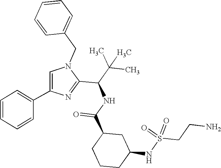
N1(CC2=CC=CC=C2)C=C(C2=CC=CC=C2)N=C1C(C(C)(C)C)NC(C1CCCC(NS(CCN)(=O)=O)C1)=O
